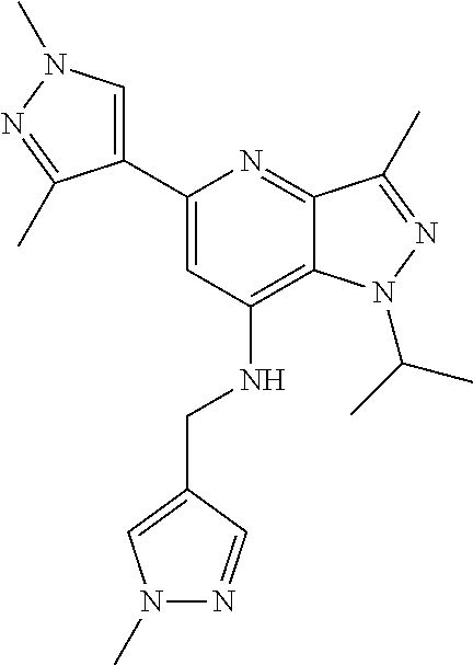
C1(C2=CC(NCC3=CN(C)N=C3)=C3C(=N2)C(C)=NN3C(C)C)=CN(C)N=C1C
